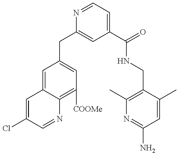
C1=C(Cl)C=NC2=C([COOMe])C=C(CC3=CC(C(=O)NCC4=C(C)N=C(N)C=C4C)=CC=N3)C=C12
